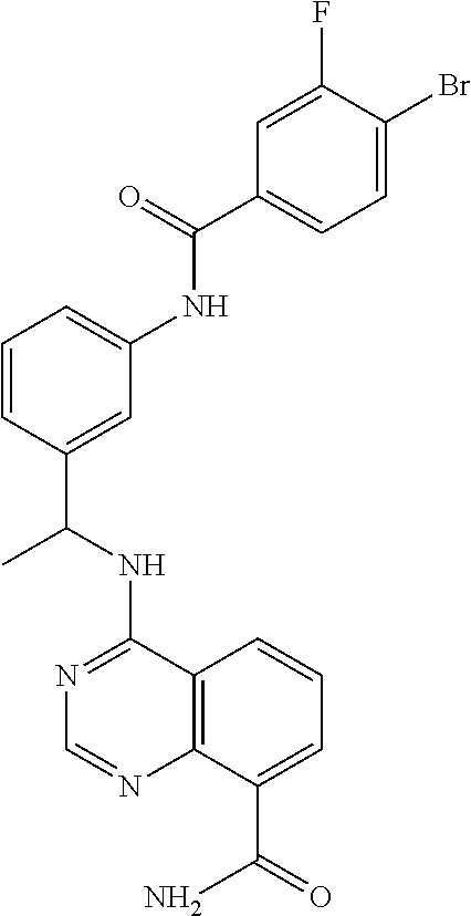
N(C1=NC=NC2=C1C=CC=C2C(=O)N)C(C1=CC(NC(C2=CC=C(Br)C(F)=C2)=O)=CC=C1)C
